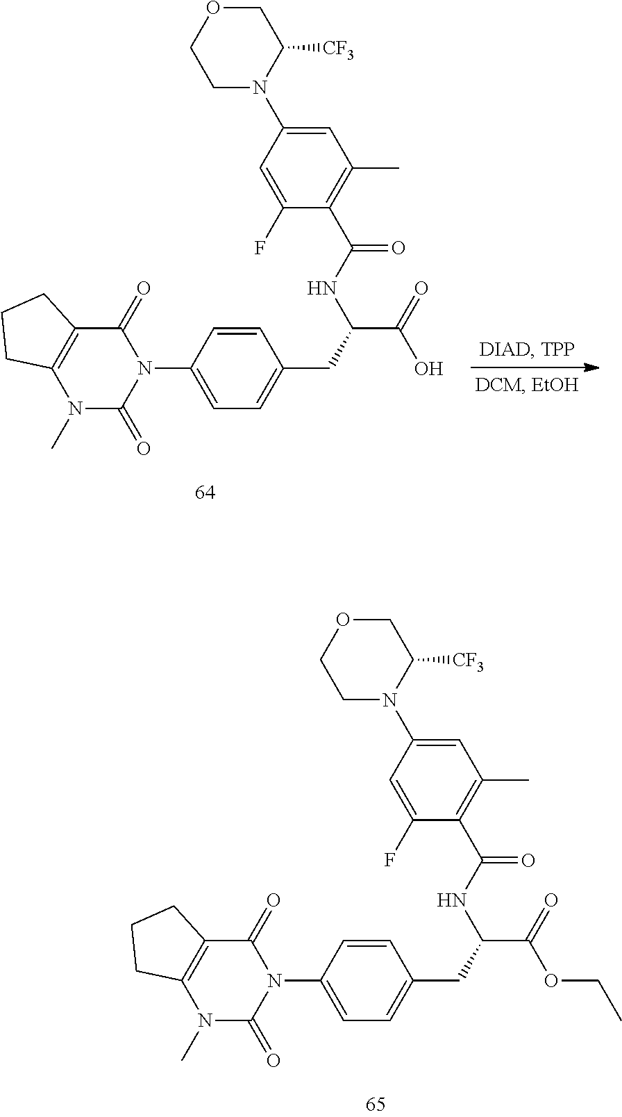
C1N(C2=CC(C)=C(C(NC(CC3=CC=C(N4C(=O)C5=C(N(C)C4=O)CCC5)C=C3)C(=O)O)=O)C(F)=C2)C([CF3])COC1.C1N(C2=CC(C)=C(C(NC(CC3=CC=C(N4C(=O)C5=C(N(C)C4=O)CCC5)C=C3)C(=O)OCC)=O)C(F)=C2)C([CF3])COC1
